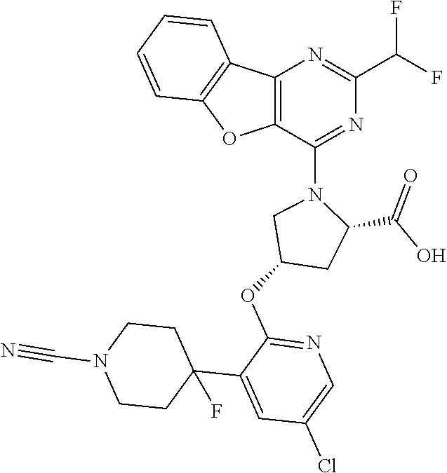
C12=C(OC3=C1C=CC=C3)C(N1CC(OC3=NC=C(Cl)C=C3C3(F)CCN(C#N)CC3)CC1C(O)=O)=NC(C(F)F)=N2
